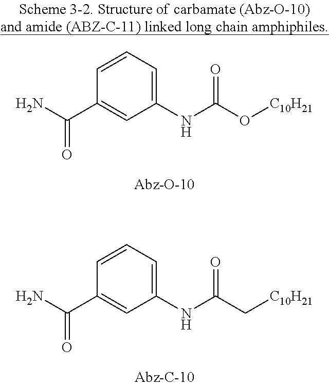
C1(NC(C[C10H21])=O)=CC=CC(C(N)=O)=C1.C1(NC(O[C10H21])=O)=CC=CC(C(N)=O)=C1
